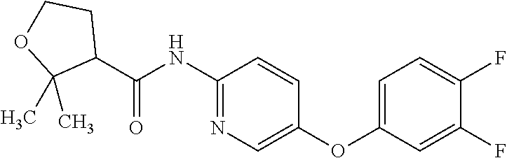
C1=C(OC2=CN=C(NC(=O)C3CCOC3(C)C)C=C2)C=C(F)C(F)=C1
